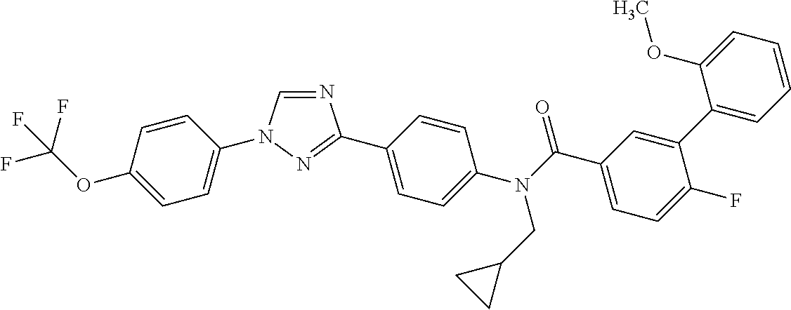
C1=C(OC(F)(F)F)C=CC(N2C=NC(C3=CC=C(N(C(C4=CC=C(F)C(C5=CC=CC=C5OC)=C4)=O)CC4CC4)C=C3)=N2)=C1
